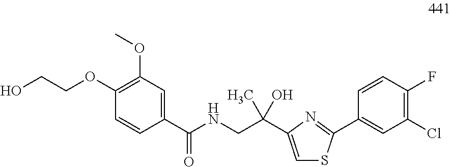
C1(OC)=C(OCCO)C=CC(C(NCC(C)(O)C2=CSC(C3=CC(Cl)=C(F)C=C3)=N2)=O)=C1
